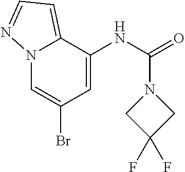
C1=C(NC(=O)N2CC(F)(F)C2)C2=CC=NN2C=C1Br
